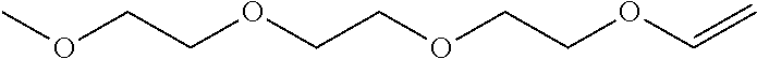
COCCOCCOCCOC=C
